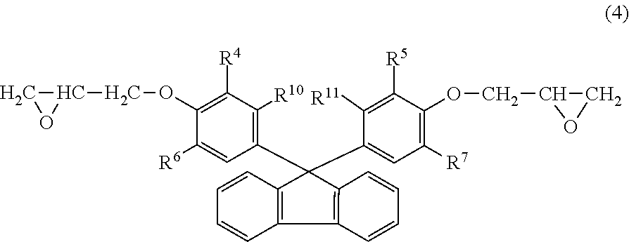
C1OC1COC1=C([R4])C([R10])=C(C2(C3=CC([R7])=C(OCC4OC4)C([R5])=C3[R11])C3=C(C=CC=C3)C3=C2C=CC=C3)C=C1[R6]
